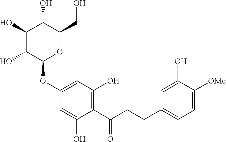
C1(O)C(O)C(OC2=CC(O)=C(C(CCC3=CC=C([OMe])C(O)=C3)=O)C(O)=C2)OC(CO)C1O
